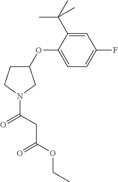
C1(OC2=CC=C(F)C=C2C(C)(C)C)CCN(C(CC(OCC)=O)=O)C1
